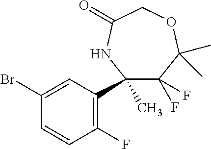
C1(F)=C(C2(C)C(F)(F)C(C)(C)OCC(=O)N2)C=C(Br)C=C1
